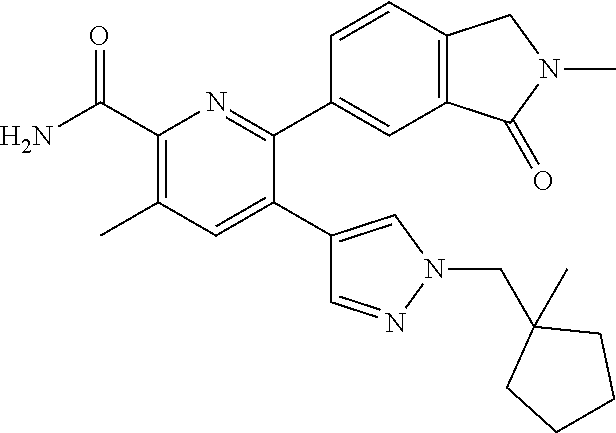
C1(C(=O)N)=C(C)C=C(C2=CN(CC3(C)CCCC3)N=C2)C(C2=CC3=C(C=C2)CN(C)C3=O)=N1
